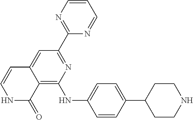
C1(C2=NC(NC3=CC=C(C4CCNCC4)C=C3)=C3C(=C2)C=CNC3=O)=NC=CC=N1
